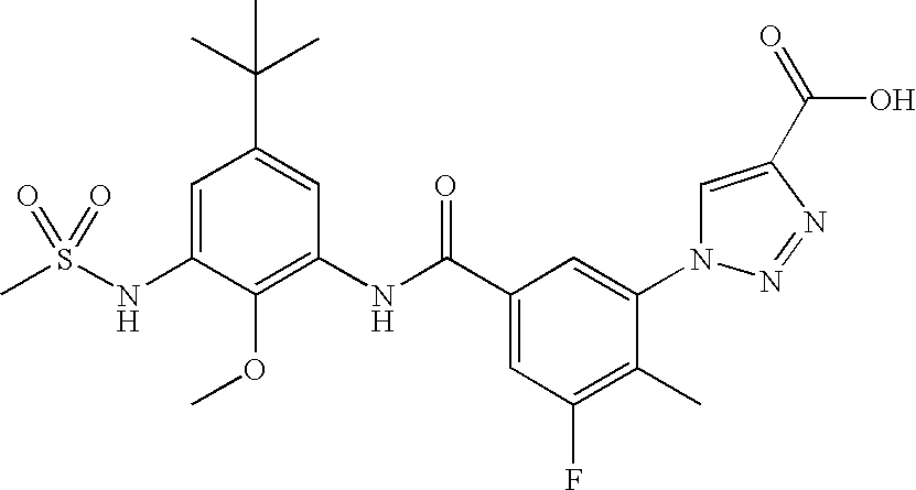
CS(NC1=CC(C(C)(C)C)=CC(NC(C2=CC(F)=C(C)C(N3C=C(C(=O)O)N=N3)=C2)=O)=C1OC)(=O)=O
